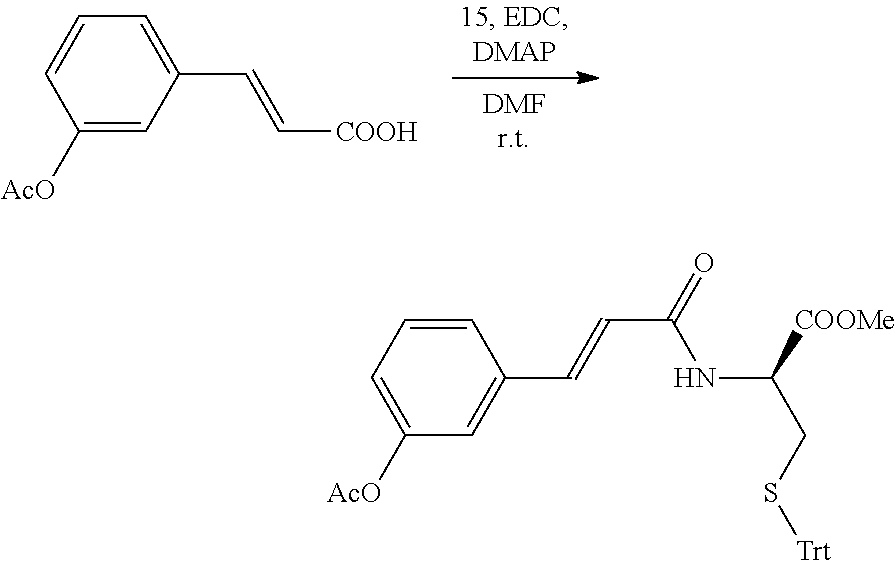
C1=CC([AcO])=CC(C=C[COOH])=C1.C1=CC(C=CC(NC(CS[Trt])[COOMe])=O)=CC([AcO])=C1
